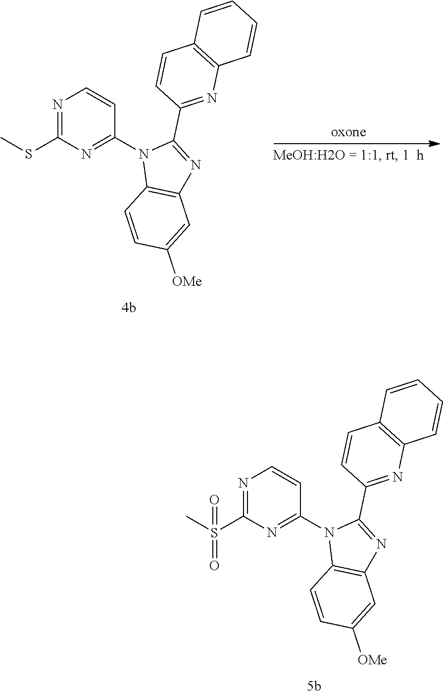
N1=C(S(C)(=O)=O)N=C(N2C3=C(N=C2C2=NC4=C(C=C2)C=CC=C4)C=C([OMe])C=C3)C=C1.N1=C(SC)N=C(N2C3=C(N=C2C2=NC4=C(C=C2)C=CC=C4)C=C([OMe])C=C3)C=C1
